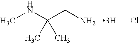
CNC(CN)(C)C.[3H]Cl
